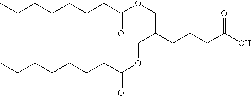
C(C(=O)OCC(COC(CCCCCCC)=O)CCCC(O)=O)CCCCCC
